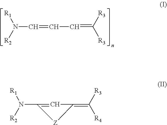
C(=CC=C([R3])[R3])N([R1])[R2].C1(N([R1])[R2])=CC(=C([R4])[R3])[Z]1
